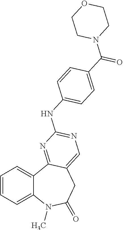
C1=CC=C2C(=C1)C1=NC(NC3=CC=C(C(=O)N4CCOCC4)C=C3)=NC=C1CC(=O)N2C
